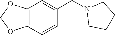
C12=C(C=CC(CN3CCCC3)=C1)OCO2
